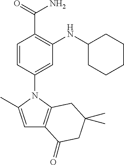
C1=CC(N2C3=C(C=C2C)C(=O)CC(C)(C)C3)=CC(NC2CCCCC2)=C1C(=O)N
